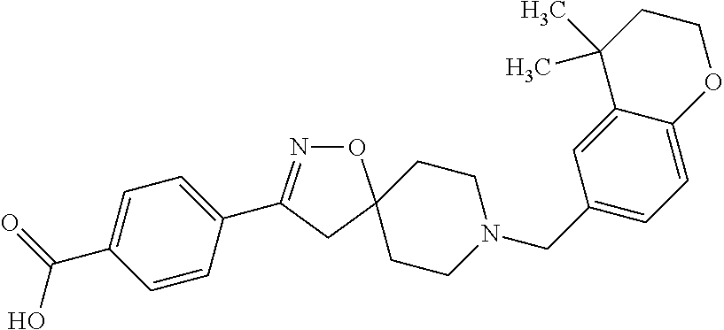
O1N=C(C2=CC=C(C(=O)O)C=C2)CC12CCN(CC1=CC=C3C(=C1)C(C)(C)CCO3)CC2
